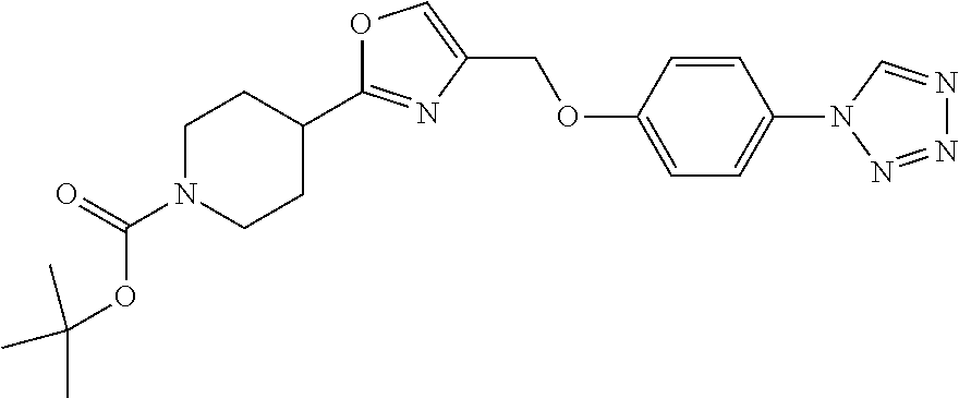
C1N(C(=O)OC(C)(C)C)CCC(C2=NC(COC3=CC=C(N4C=NN=N4)C=C3)=CO2)C1
